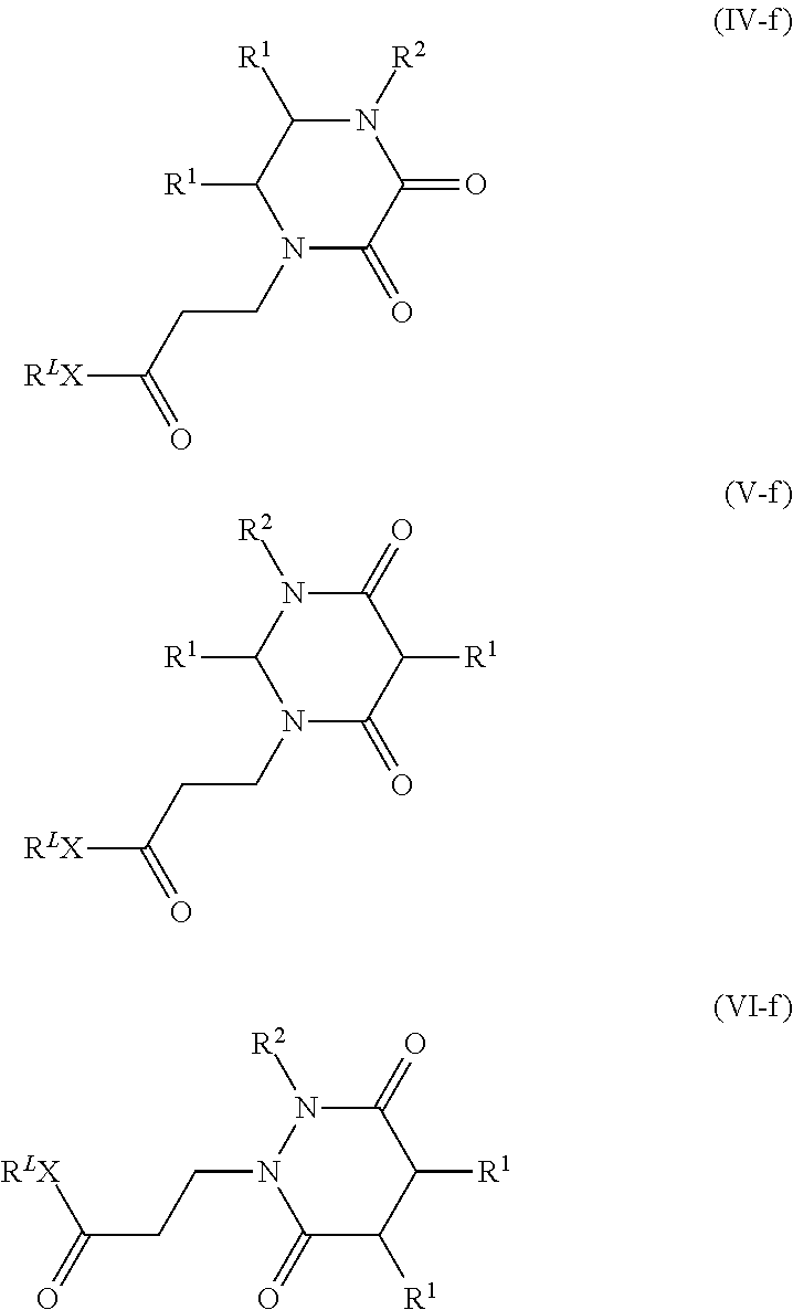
N1([R2])C([R1])C([R1])N(CCC([RLX])=O)C(=O)C1=O.C1(=O)N([R2])N(CCC([RLX])=O)C(=O)C([R1])C1[R1].C1(=O)N([R2])C([R1])N(CCC([RLX])=O)C(=O)C1[R1]
